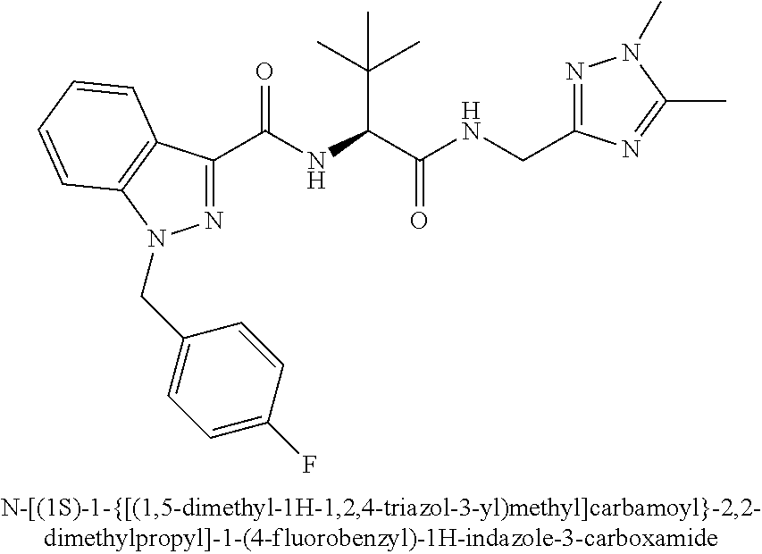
C(=O)(NC(C(C)(C)C)C(=O)NCC1=NN(C)C(C)=N1)C1=NN(CC2=CC=C(F)C=C2)C2=C1C=CC=C2
